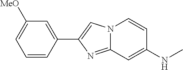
C1(C2=CN3C(=N2)C=C(NC)C=C3)=CC([MeO])=CC=C1
